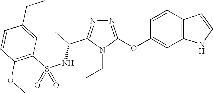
N1=C(OC2=CC3=C(C=C2)C=CN3)N(CC)C(C(C)NS(C2=C(OC)C=CC(CC)=C2)(=O)=O)=N1
